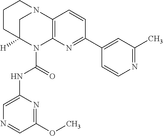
C1C2([H])N(C(=O)NC3=CN=CC(OC)=N3)C3=C(N1CCC2)C=CC(C1=CC(C)=NC=C1)=N3
